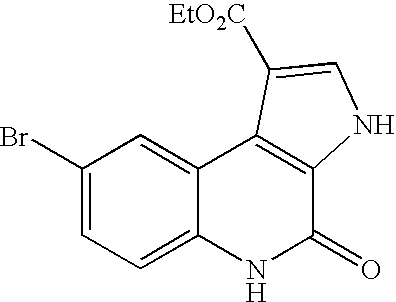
C1(Br)=CC=C2C(=C1)C1=C(C(=O)N2)NC=C1[EtO2C]
